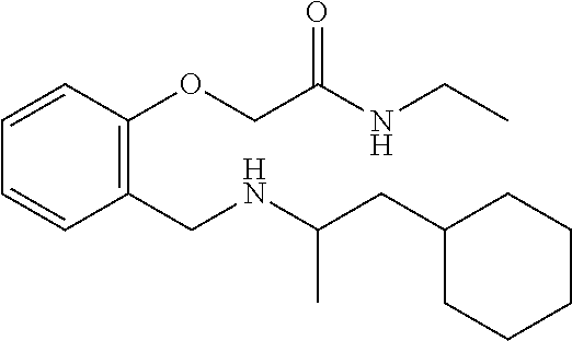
C1(OCC(NCC)=O)=C(CNC(CC2CCCCC2)C)C=CC=C1
